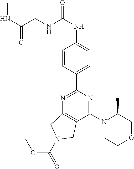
C(CNC(NC1=CC=C(C2=NC3=C(C(N4CCOCC4C)=N2)CN(C(OCC)=O)C3)C=C1)=O)(NC)=O
